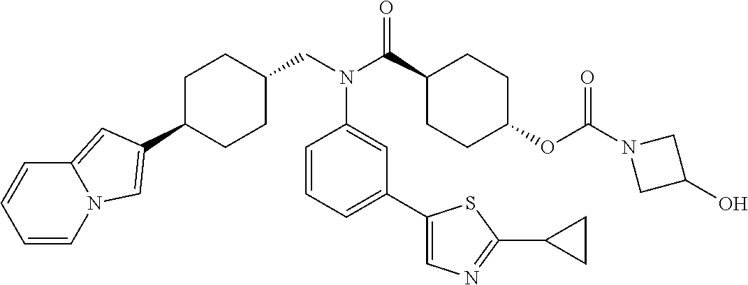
C1(C2=CN3C=CC=CC3=C2)CCC(CN(C(C2CCC(OC(N3CC(O)C3)=O)CC2)=O)C2=CC(C3=CN=C(C4CC4)S3)=CC=C2)CC1
